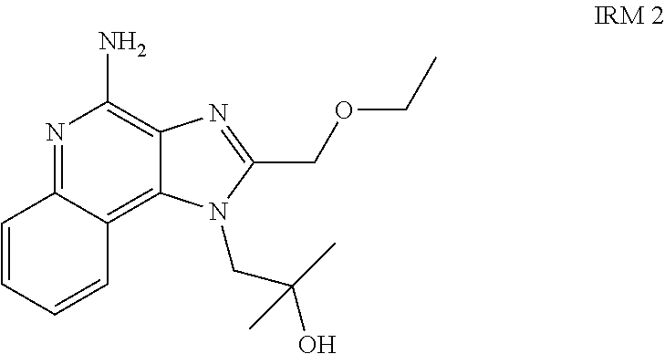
C1=CC=CC2=NC(N)=C3C(=C12)N(CC(O)(C)C)C(COCC)=N3
